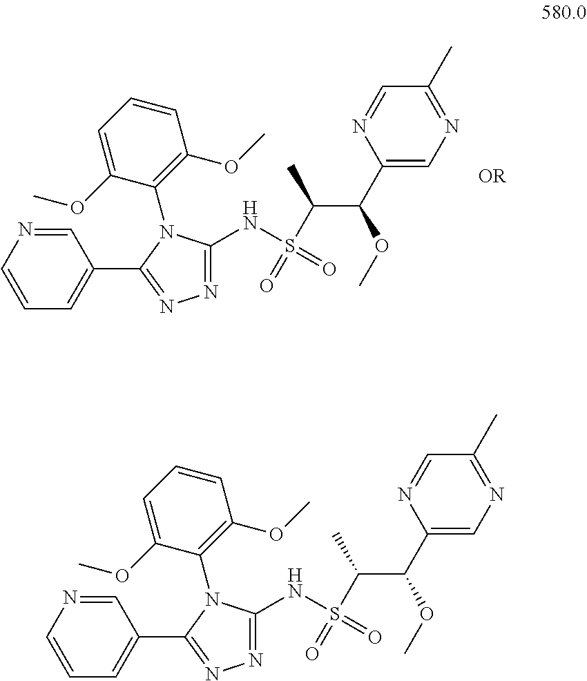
C1=NC=CC=C1C1=NN=C(NS(=O)(C(C)C(C2=CN=C(C)C=N2)OC)=O)N1C1=C(OC)C=CC=C1OC.C1=NC=CC=C1C1=NN=C(NS(=O)(C(C)C(C2=CN=C(C)C=N2)OC)=O)N1C1=C(OC)C=CC=C1OC
